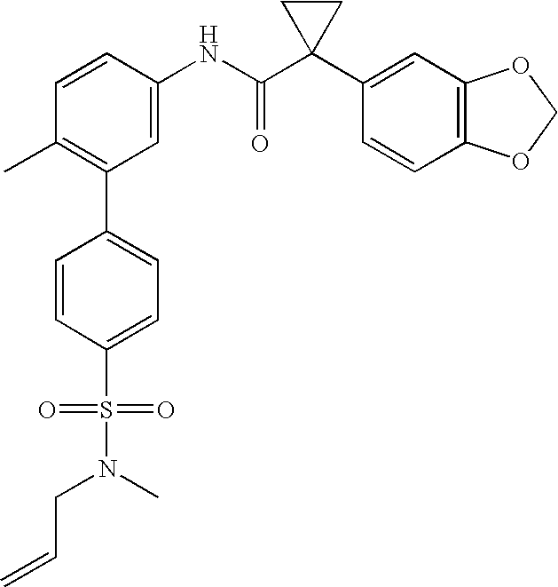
C1(NC(C2(C3=CC4=C(C=C3)OCO4)CC2)=O)=CC(C2=CC=C(S(N(C)CC=C)(=O)=O)C=C2)=C(C)C=C1
